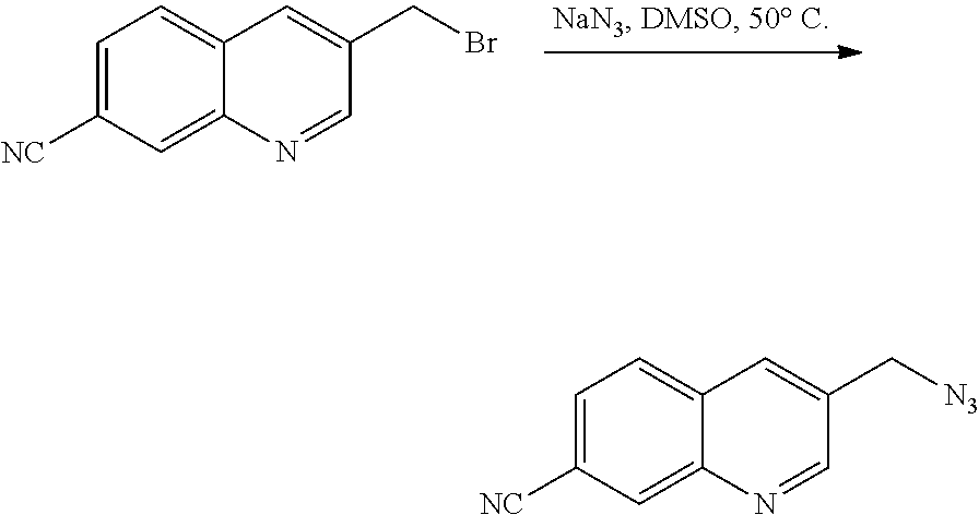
C1=C([NC])C=C2C(=C1)C=C(CBr)C=N2.C1=C([NC])C=C2C(=C1)C=C(C[N3])C=N2
